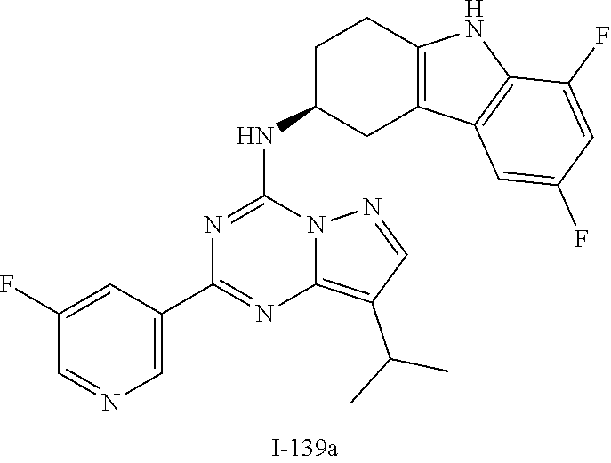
C1(F)=CC(C2=NC3=C(C(C)C)C=NN3C(NC3CC4=C(CC3)NC3=C4C=C(F)C=C3F)=N2)=CN=C1
